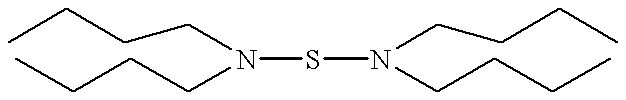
N(SN(CCCC)CCCC)(CCCC)CCCC
